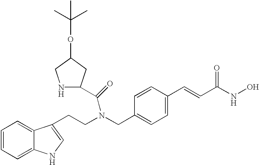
C(C1=CC=C(C=CC(NO)=O)C=C1)N(CCC1=CNC2=CC=CC=C21)C(=O)C1NCC(OC(C)(C)C)C1
